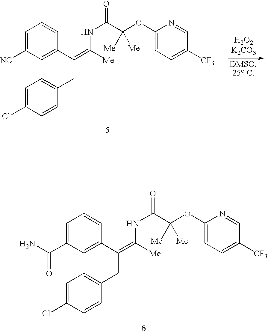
C1=C(C(N)=O)C=C(C(=C([Me])NC(C(OC2=CC=C([CF3])C=N2)([Me])[Me])=O)CC2=CC=C(Cl)C=C2)C=C1.C1=C([NC])C=C(C(=C([Me])NC(C(OC2=CC=C([CF3])C=N2)([Me])[Me])=O)CC2=CC=C(Cl)C=C2)C=C1
